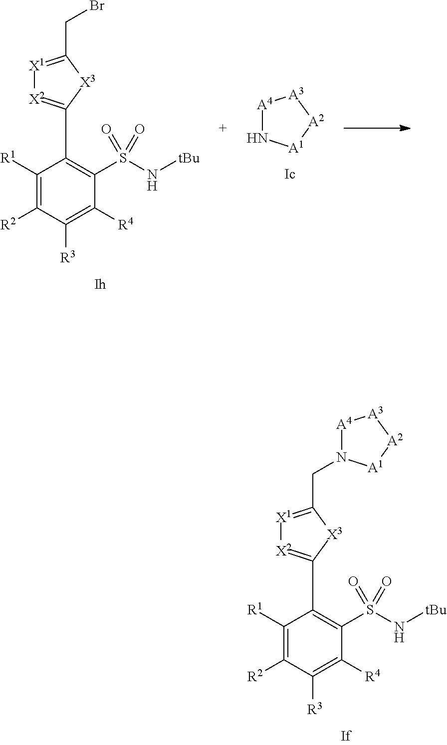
C1([R1])=C([R2])C([R3])=C([R4])C(S(N[tBu])(=O)=O)=C1C1=[X2][X1]=C(CBr)[X3]1.[A4]1N[A1][A2][A3]1.C1([R1])=C([R2])C([R3])=C([R4])C(S(N[tBu])(=O)=O)=C1C1=[X2][X1]=C(CN2[A4][A3][A2][A1]2)[X3]1
